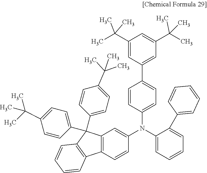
C1(C(C)(C)C)=CC(C2=CC=C(N(C3=CC=CC=C3C3=CC=CC=C3)C3=CC4=C(C=C3)C3=C(C4(C4=CC=C(C(C)(C)C)C=C4)C4=CC=C(C(C)(C)C)C=C4)C=CC=C3)C=C2)=CC(C(C)(C)C)=C1
